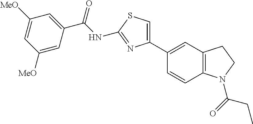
C(NC1=NC(C2=CC3=C(C=C2)N(C(=O)CC)CC3)=CS1)(=O)C1=CC([MeO])=CC([MeO])=C1
